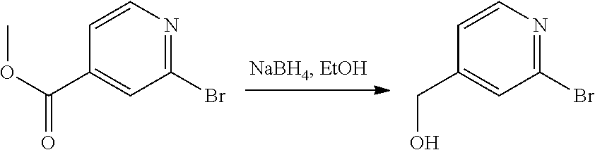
C1(Br)=NC=CC(C(=O)OC)=C1.C1(Br)=NC=CC(CO)=C1
